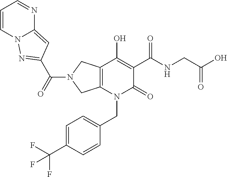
C12=C(N(CC3=CC=C(C(F)(F)F)C=C3)C(=O)C(C(NCC(O)=O)=O)=C1O)CN(C(=O)C1=NN3C=CC=NC3=C1)C2
